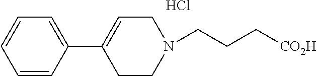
C1=CC=CC(C2=CCN(CCC[CO2H])CC2)=C1.Cl
